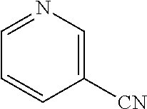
C1=NC=C([CN])C=C1
